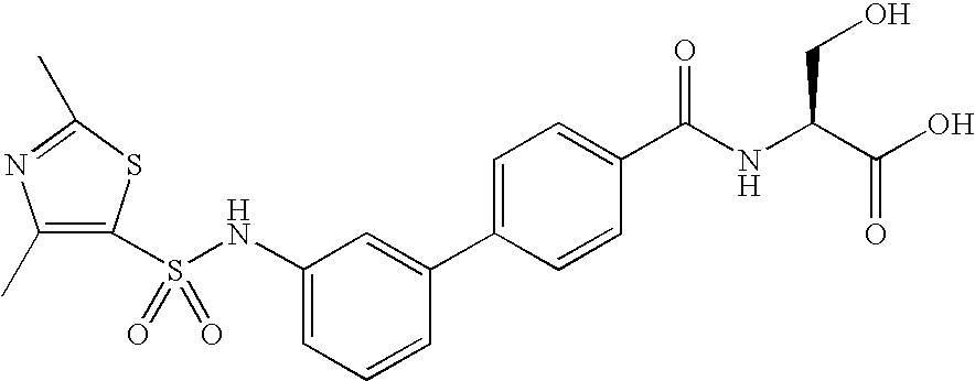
S(NC1=CC=CC(C2=CC=C(C(NC(C(O)=O)CO)=O)C=C2)=C1)(=O)(=O)C1=C(C)N=C(C)S1
